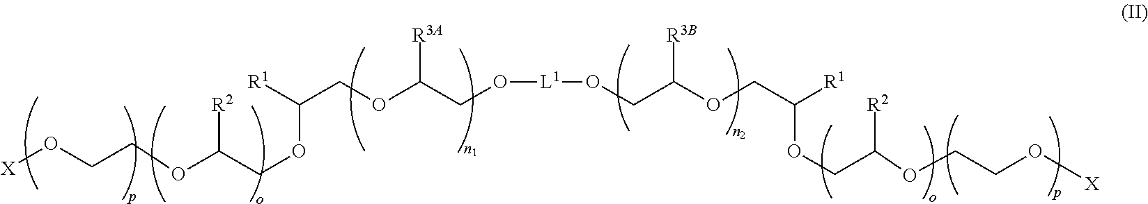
C(OC(COC([R1])COC(CO[L1]OCC(OCC([R1])OCC(OCCO[X])[R2])[R3B])[R3A])[R2])CO[X]
